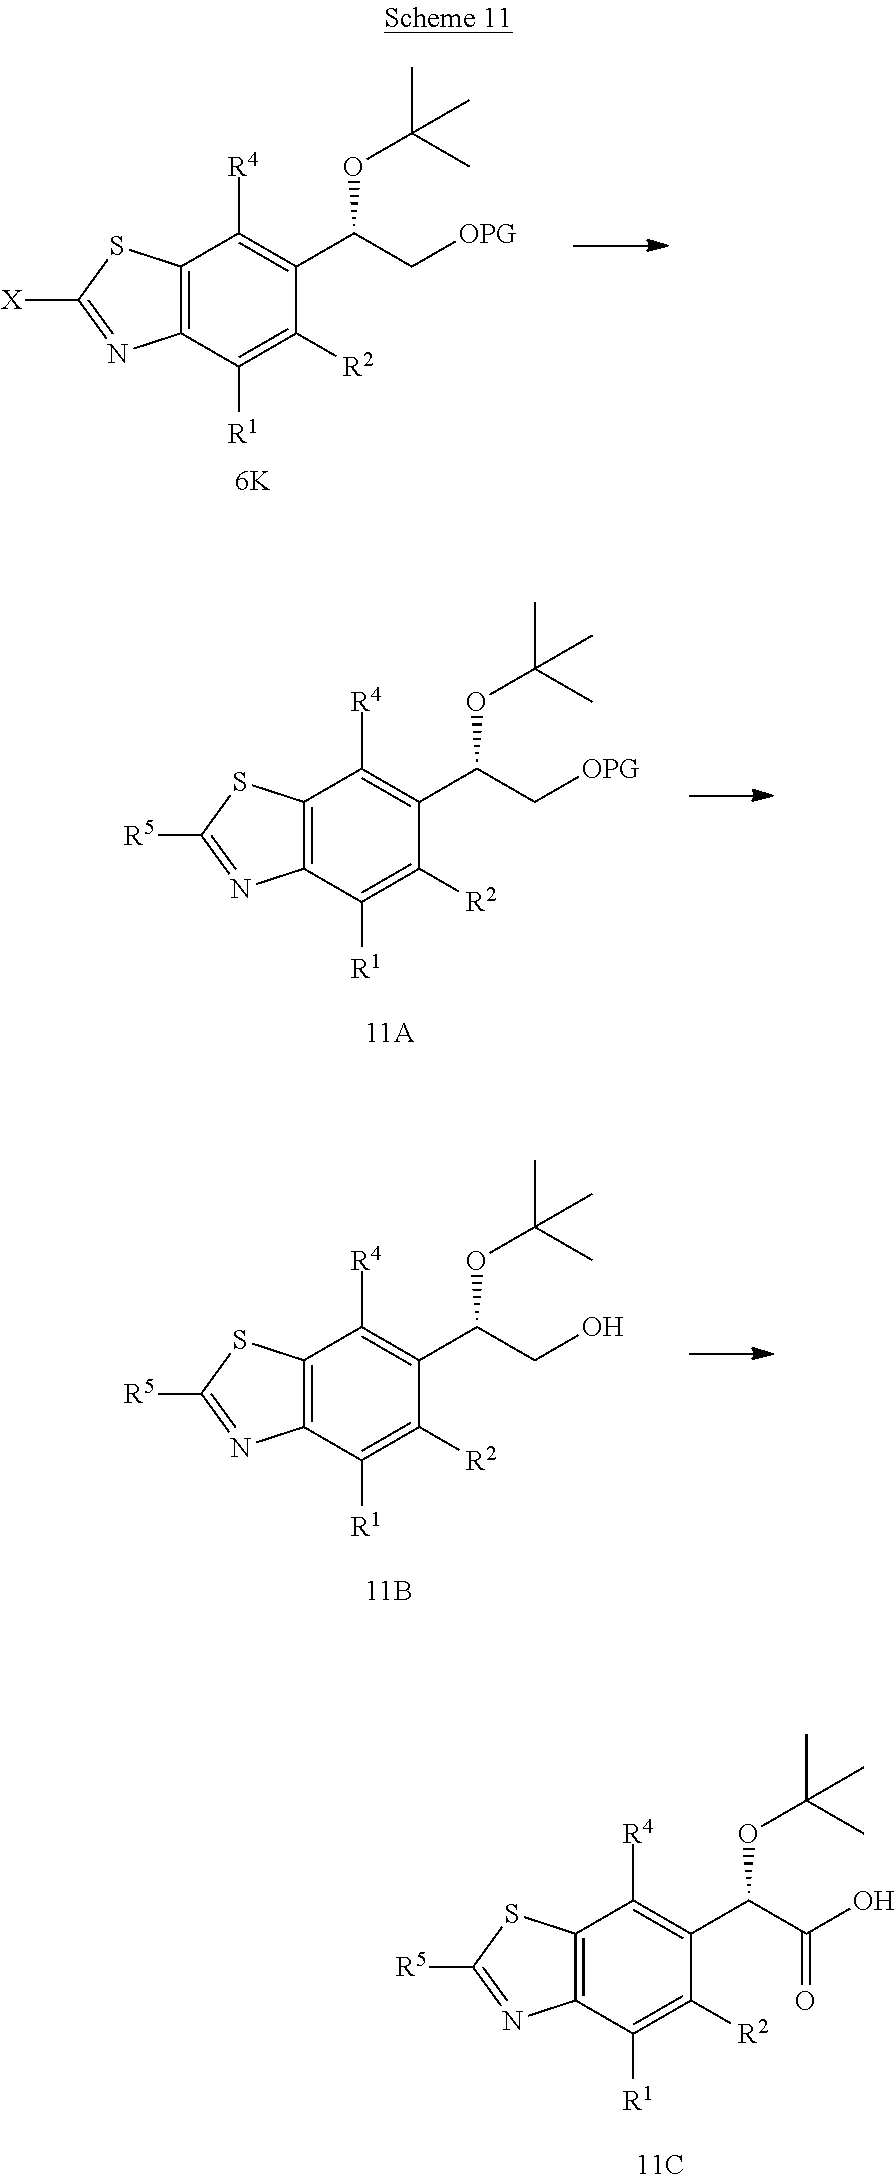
C12=C(C([R1])=C([R2])C(C(C[OPG])OC(C)(C)C)=C1[R4])N=C([X])S2.C12=C(C([R1])=C([R2])C(C(C(O)=O)OC(C)(C)C)=C1[R4])N=C([R5])S2.C12=C(C([R1])=C([R2])C(C(C[OPG])OC(C)(C)C)=C1[R4])N=C([R5])S2.C12=C(C([R1])=C([R2])C(C(CO)OC(C)(C)C)=C1[R4])N=C([R5])S2
